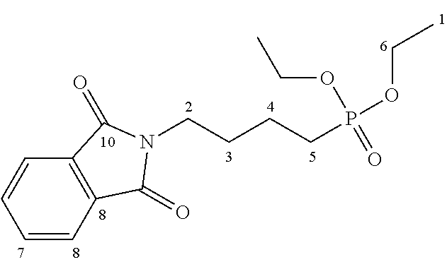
C1=CC2=C(C=C1)C(=O)N(CCCCP(OCC)(OCC)=O)C2=O
